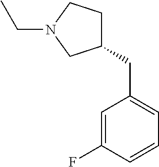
C(C1=CC=CC(F)=C1)C1CCN(CC)C1
